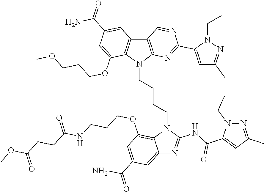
C12=CC(C(=O)N)=CC(OCCCNC(CCC(=O)OC)=O)=C1N(CC=CCN1C3=C(C4=C1C(OCCCOC)=CC(C(=O)N)=C4)C=NC(C1=CC(C)=NN1CC)=N3)C(NC(C1=CC(C)=NN1CC)=O)=N2
